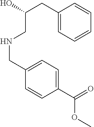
C(CNCC1=CC=C(C(OC)=O)C=C1)(CC1=CC=CC=C1)O
